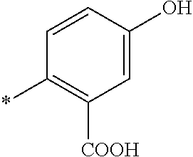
C1=C(O)C=CC(*)=C1[COOH]
